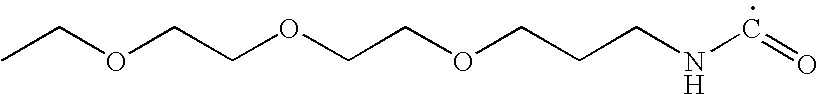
CCOCCOCCOCCCNC=O
